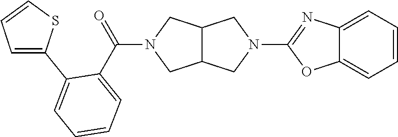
N1(C2=NC3=CC=CC=C3O2)CC2C(C1)CN(C(C1=CC=CC=C1C1=CC=CS1)=O)C2
